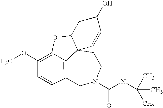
C12=C3C=CC(OC)=C1OC1CC(O)C=CC21CCN(C(NC(C)(C)C)=O)C3
